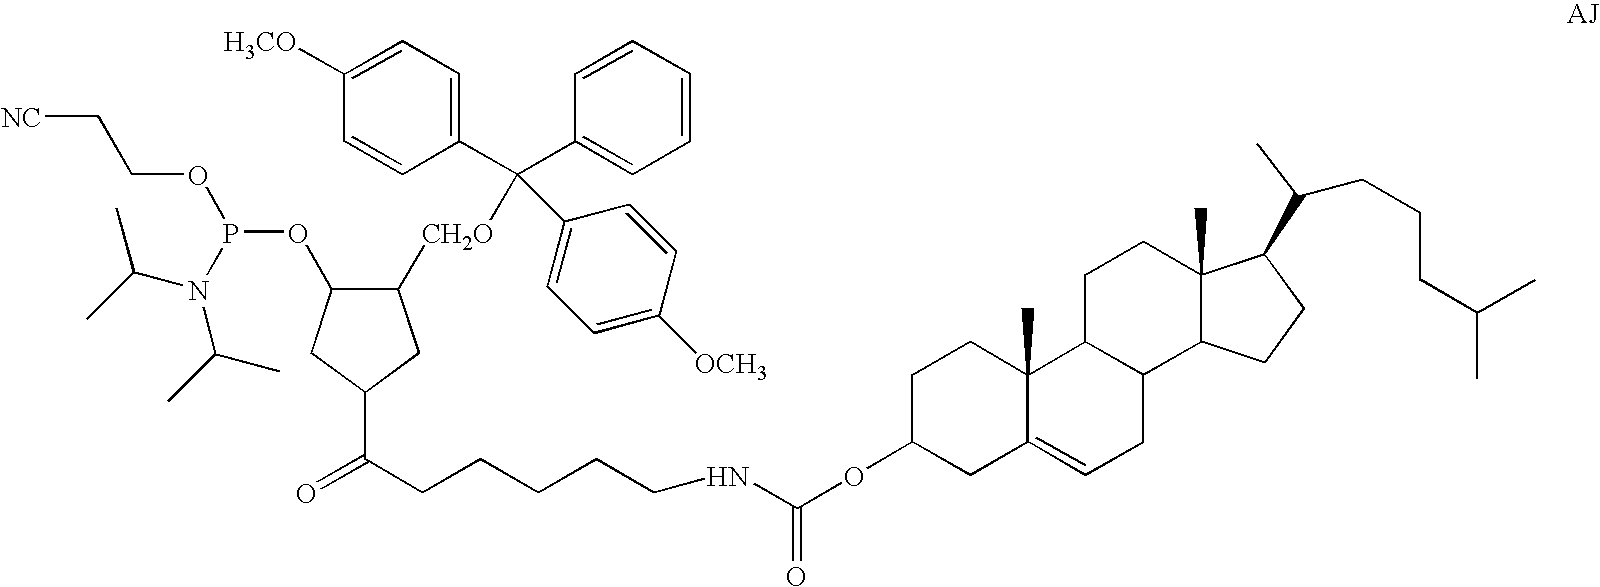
O=C(CCCCCNC(OC1CC2=CCC3C(C2(C)CC1)CCC1(C)C3CCC1C(C)CCCC(C)C)=O)C1CC([CH2O]C(C2=CC=C([OCH3])C=C2)(C2=CC=C([H3CO])C=C2)C2=CC=CC=C2)C(OP(OCC[NC])N(C(C)C)C(C)C)C1
